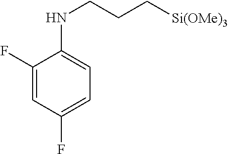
C1(F)=CC(F)=CC=C1NCCC[Si(OMe)3]
